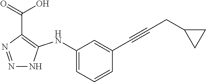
C1(C#CCC2CC2)=CC(NC2=C(C(=O)O)N=NN2)=CC=C1
